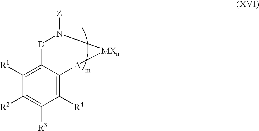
C1([R1])=C2C(=C([R4])C([R3])=C1[R2])[A][MXn]N([Z])[D]2
